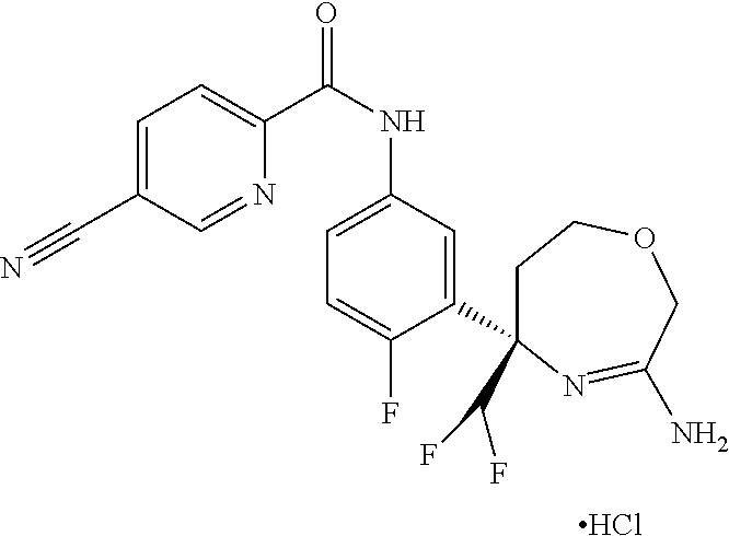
C1=C(C#N)C=NC(C(NC2=CC=C(F)C(C3(C(F)F)CCOCC(N)=N3)=C2)=O)=C1.Cl
